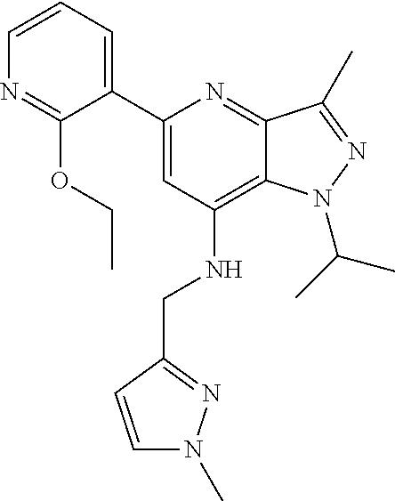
C1=CC=C(C2=CC(NCC3=NN(C)C=C3)=C3C(=N2)C(C)=NN3C(C)C)C(OCC)=N1
